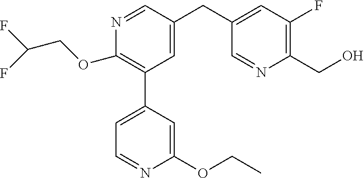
C1(C2=CC=NC(OCC)=C2)=C(OCC(F)F)N=CC(CC2=CC(F)=C(CO)N=C2)=C1
